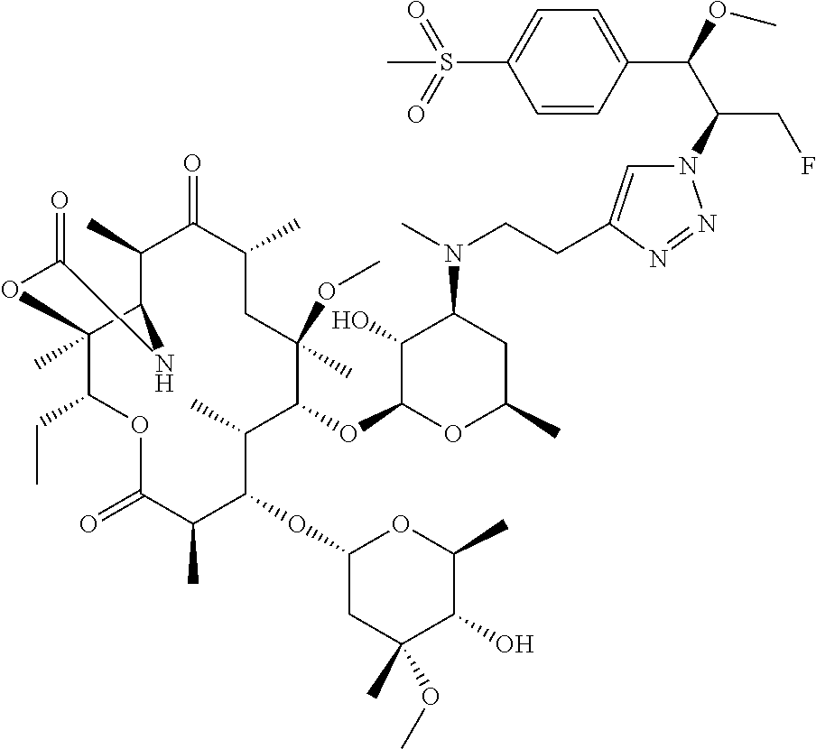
N1=NN(C(C(OC)C2=CC=C(S(=O)(=O)C)C=C2)CF)C=C1CCN(C1CC(C)OC(OC2C(C)C(OC3CC(C)(OC)C(O)C(C)O3)C(C)C(=O)OC(CC)C3(C)C(C(C)C(=O)C(C)CC2(OC)C)NC(=O)O3)C1O)C
